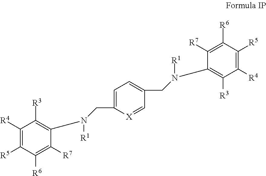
C1([R4])=C([R5])C([R6])=C([R7])C(N([R1])CC2=CC=C(CN(C3=C([R3])C([R4])=C([R5])C([R6])=C3[R7])[R1])C=[X]2)=C1[R3]
